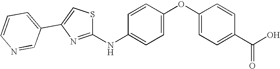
C1(NC2=NC(C3=CC=CN=C3)=CS2)=CC=C(OC2=CC=C(C(O)=O)C=C2)C=C1
